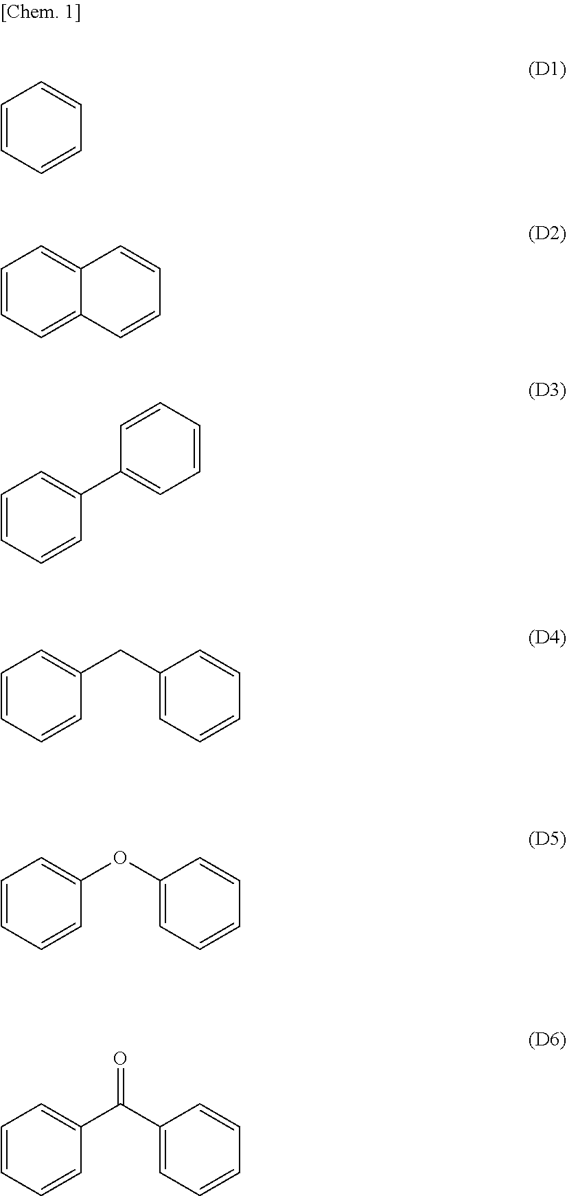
C1=CC=CC=C1.C1=CC=C2C(=C1)C=CC=C2.C1=CC=CC(C2=CC=CC=C2)=C1.C1=CC=CC(CC2=CC=CC=C2)=C1.C1=CC=CC(OC2=CC=CC=C2)=C1.C1=CC=CC(C(C2=CC=CC=C2)=O)=C1
